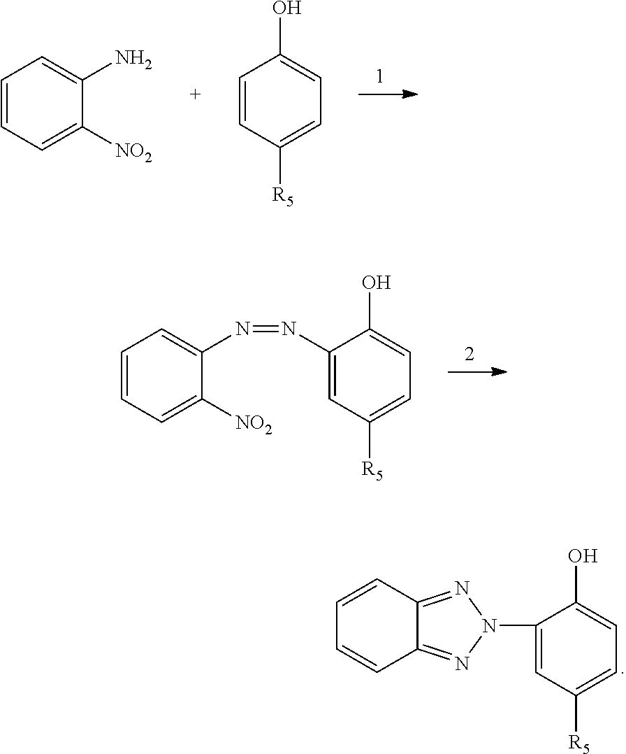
C1=CC=C([NO2])C(N)=C1.C1=CC([R5])=CC=C1O.C1=CC=C([NO2])C(N=NC2=CC([R5])=CC=C2O)=C1.C1=C(N2N=C3C=CC=CC3=N2)C(O)=CC=C1[R5]
